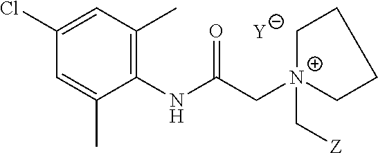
[Y].C1=C(C)C(NC(C[N+]2(C[Z])CCCC2)=O)=C(C)C=C1Cl
